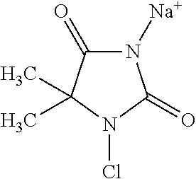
N1([Na])C(=O)C(C)(C)N(Cl)C1=O
